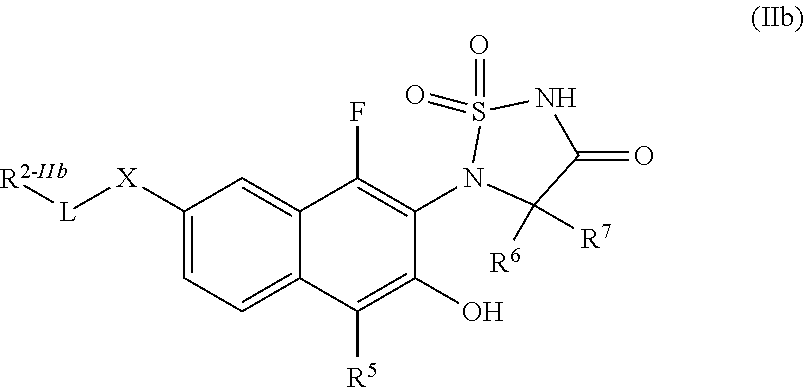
C1([X][L][R2-IIb])=CC=C2C(=C1)C(F)=C(N1C([R6])([R7])C(=O)NS1(=O)=O)C(O)=C2[R5]
